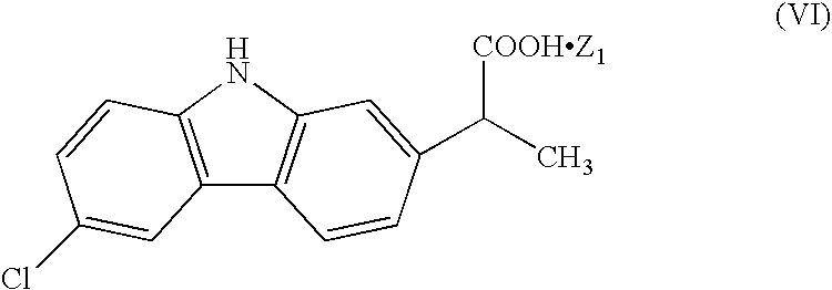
C12=C(NC3=C1C=CC(C([COOHZ1])C)=C3)C=CC(Cl)=C2
